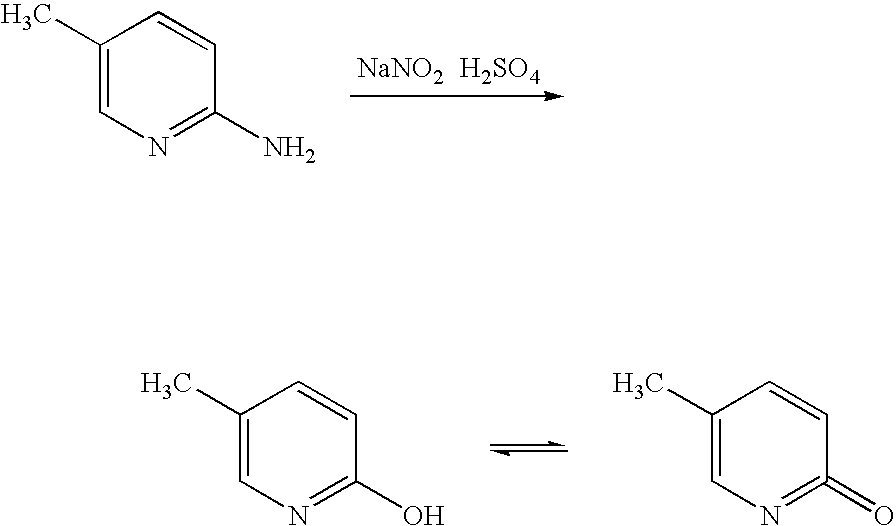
C1(C)=CN=C(O)C=C1.C1(C)=CN=C(=O)C=C1.C1(C)=CN=C(N)C=C1.[NaNO2].[H2SO4]
